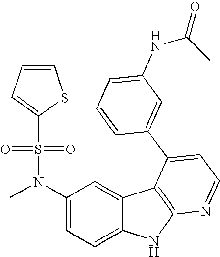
C1(N(C)S(=O)(=O)C2=CC=CS2)=CC=C2C(=C1)C1=C(N2)N=CC=C1C1=CC(NC(=O)C)=CC=C1
